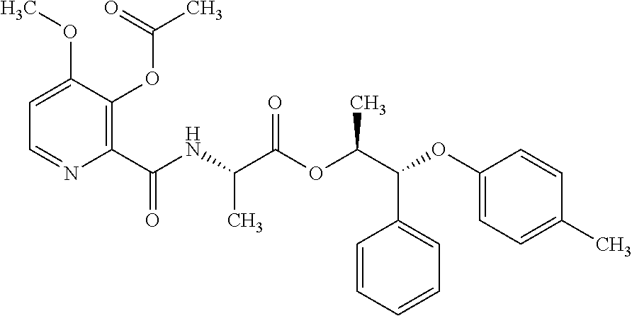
C1=C(OC)C(OC(C)=O)=C(C(NC(C(OC(C(C2=CC=CC=C2)OC2=CC=C(C)C=C2)C)=O)C)=O)N=C1
